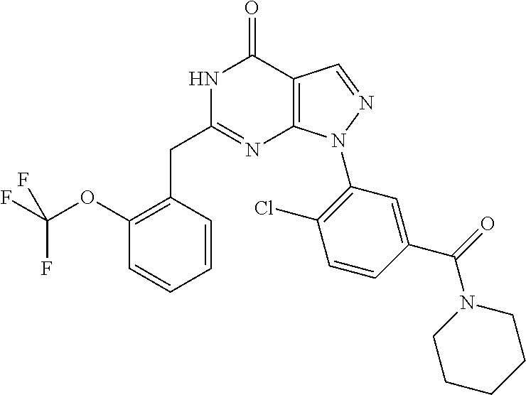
C1(OC(F)(F)F)=C(CC2=NC3=C(C(=O)N2)C=NN3C2=C(Cl)C=CC(C(=O)N3CCCCC3)=C2)C=CC=C1
